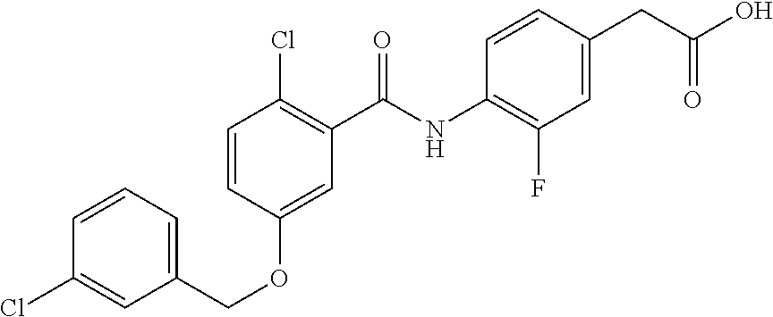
C1=CC(OCC2=CC=CC(Cl)=C2)=CC(C(NC2=C(F)C=C(CC(O)=O)C=C2)=O)=C1Cl
